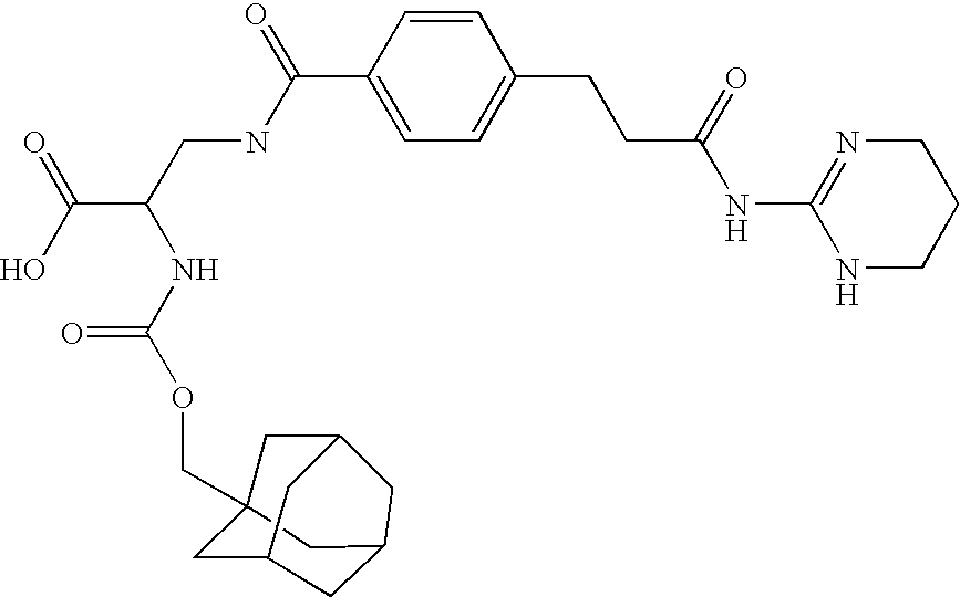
C1=CC(C(NCC(C(O)=O)NC(OCC23CC4CC(C2)CC(C3)C4)=O)=O)=CC=C1CCC(NC1=NCCCN1)=O
